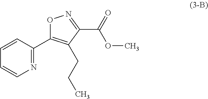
N1=C(C2=C(CCC)C(C(=O)OC)=NO2)C=CC=C1
